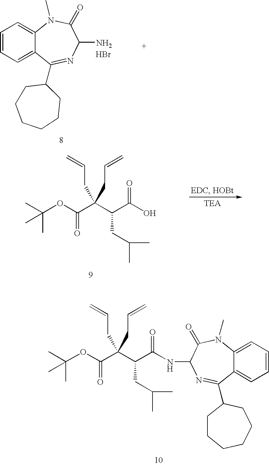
C(C(C(C(NC1N=C(C2CCCCCC2)C2=CC=CC=C2N(C)C1=O)=O)CC(C)C)(CC=C)CC=C)(=O)OC(C)(C)C.C1=CC=C2C(=C1)N(C)C(=O)C(N)N=C2C1CCCCCC1.Br.C(C(C(C(O)=O)CC(C)C)(CC=C)CC=C)(=O)OC(C)(C)C
